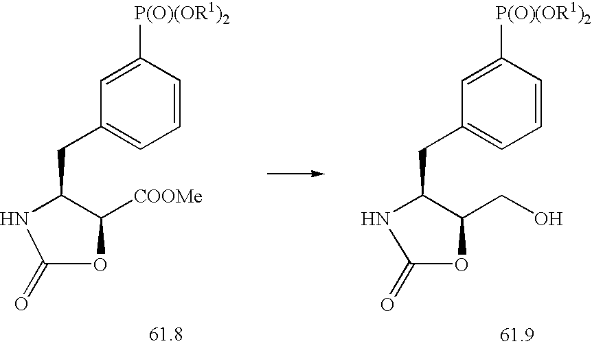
C1(CC2NC(=O)OC2[COOMe])=CC=CC([P(O)(OR1)2])=C1.C1=C([P(O)(OR1)2])C=CC=C1CC1NC(=O)OC1CO
